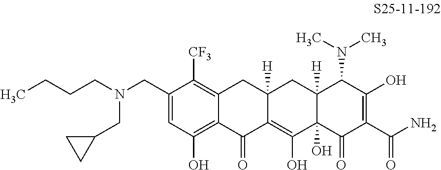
C1(CN(CCCC)CC2CC2)=CC(O)=C2C(=C1[CF3])CC1([H])C(=C(O)C3(O)C([H])(C1)C(N(C)C)C(O)=C(C(N)=O)C3=O)C2=O
